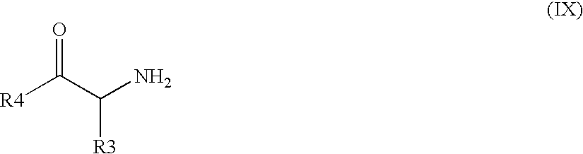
O=C(C(N)[R3])[R4]
